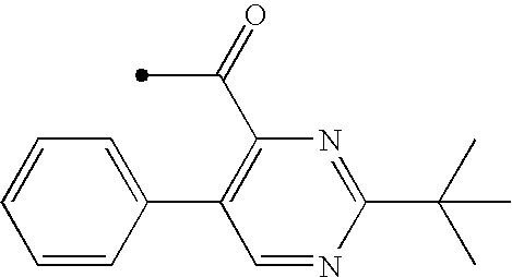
C1(C2=CC=CC=C2)=C(C(C)=O)N=C(C(C)(C)C)N=C1
